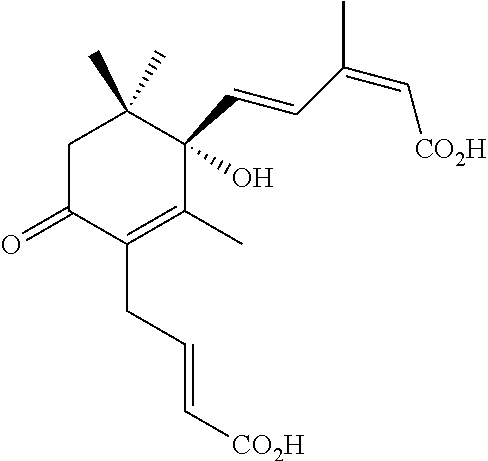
C1C(=O)C(CC=C[CO2H])=C(C)C(C=CC(C)=C[CO2H])(O)C1(C)C
